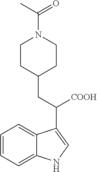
C1=CC=C2C(=C1)C(C([COOH])CC1CCN(C(=O)C)CC1)=CN2
